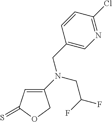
C1(N(CC(F)F)CC2=CN=C(Cl)C=C2)=CC(=S)OC1
